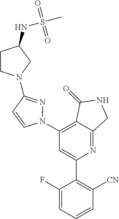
C1(N2N=C(N3CCC(NS(C)(=O)=O)C3)C=C2)=C2C(=NC(C3=C([CN])C=CC=C3F)=C1)CNC2=O
